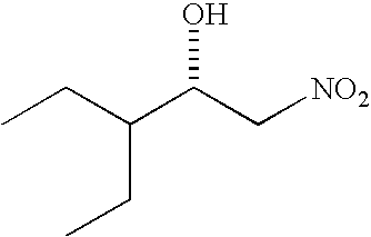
C(CC)(C(C[NO2])O)CC
